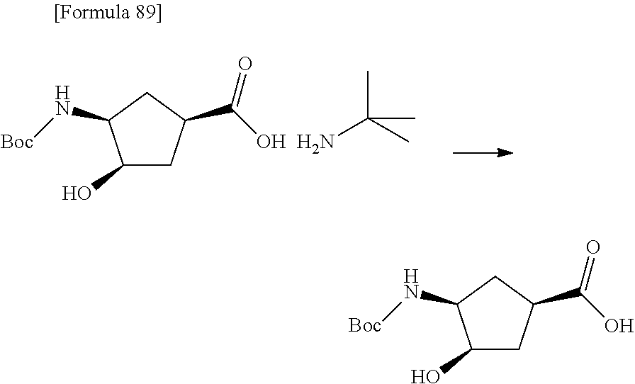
C1(O)CC(C([OH  H2N]C(C)(C)C)=O)CC1N[Boc].C1(O)CC(C(O)=O)CC1N[Boc]
